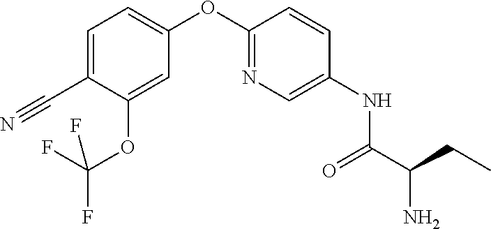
C1=C(OC(F)(F)F)C(C#N)=CC=C1OC1=NC=C(NC(C(N)CC)=O)C=C1
